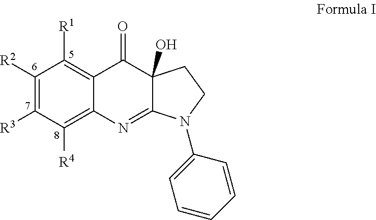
C1([R2])=C([R3])C([R4])=C2C(=C1[R1])C(=O)C1(O)C(=N2)N(C2=CC=CC=C2)CC1
